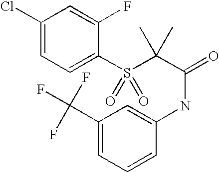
C1(Cl)=CC=C(S(C(C(=O)NC2=CC(C(F)(F)F)=CC=C2)(C)C)(=O)=O)C(F)=C1
